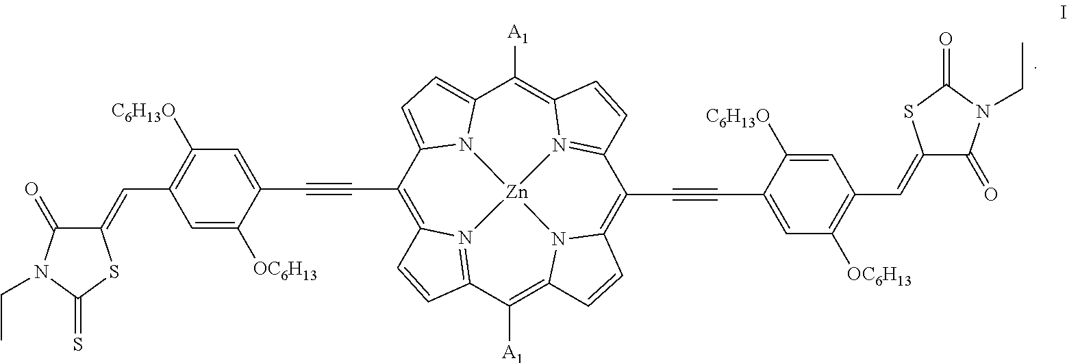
C1(C#CC2=CC([C6H13O])=C(C=C3C(=O)N(CC)C(=S)S3)C=C2[OC6H13])=C2N3=C(C([A1])=C4N5C(=C(C#CC6=CC([OC6H13])=C(C=C7C(=O)N(CC)C(=O)S7)C=C6[C6H13O])C6=N7C(=C([A1])C8=CC=C1N8[Zn]753)C=C6)C=C4)C=C2
